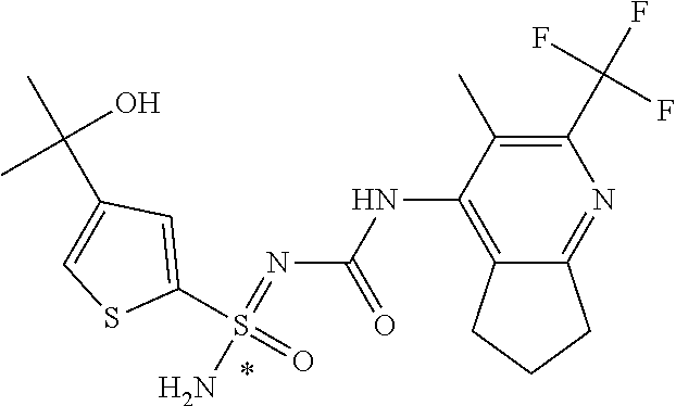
N(C1=C2C(=NC(C(F)(F)F)=C1C)CCC2)C(N=S(N)(C1=CC(C(C)(O)C)=CS1)=O)=O
